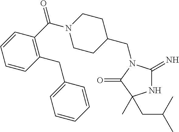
N1C(=N)N(CC2CCN(C(C3=C(CC4=CC=CC=C4)C=CC=C3)=O)CC2)C(=O)C1(CC(C)C)C
